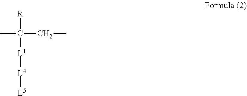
CC([R])(CC)[L1][L4][L5]
